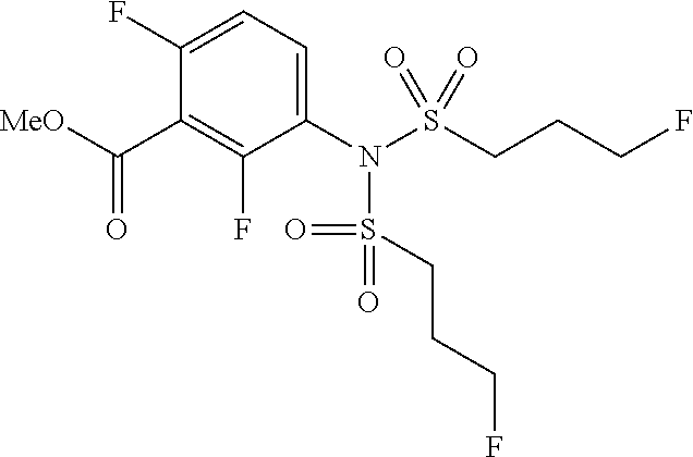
C(C1=C(F)C(N(S(=O)(=O)CCCF)S(CCCF)(=O)=O)=CC=C1F)([MeO])=O
